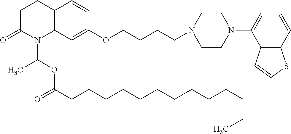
C12=C(C=C(OCCCCN3CCN(C4=CC=CC5=C4C=CS5)CC3)C=C1)N(C(OC(CCCCCCCCCCCCC)=O)C)C(=O)CC2
